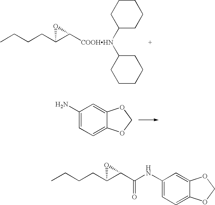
CCCCC1C([COOHHN](C2CCCCC2)C2CCCCC2)O1.C1(N)=CC=C2C(=C1)OCO2.C1(NC(C2C(CCCC)O2)=O)=CC=C2C(=C1)OCO2
